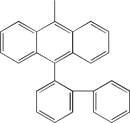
C1(C)=C2C(=C(C3=CC=CC=C3C3=CC=CC=C3)C3=CC=CC=C13)C=CC=C2
